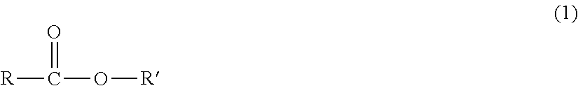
C(O[R])([R])=O
